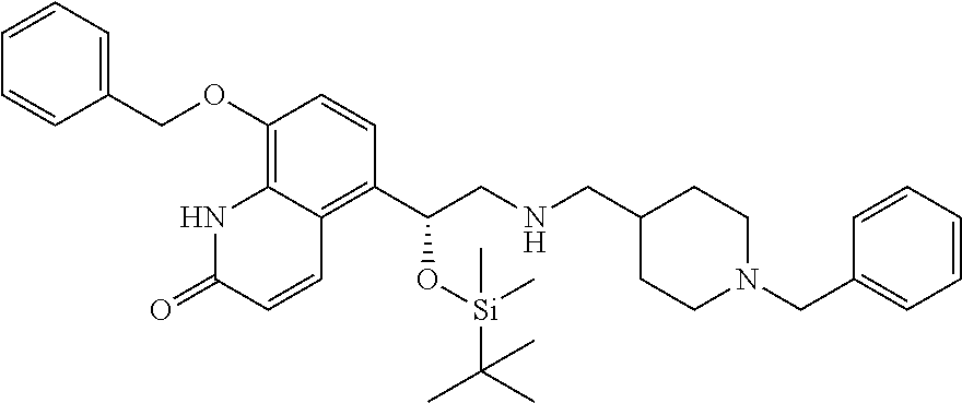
C1(COC2=C3C(=C(C(O[Si](C)(C)C(C)(C)C)CNCC4CCN(CC5=CC=CC=C5)CC4)C=C2)C=CC(=O)N3)=CC=CC=C1
